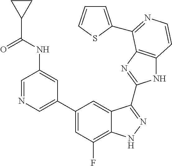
C1=C(C2=CC(F)=C3C(=C2)C(C2=NC4=C(N2)C=CN=C4C2=CC=CS2)=NN3)C=C(NC(=O)C2CC2)C=N1
